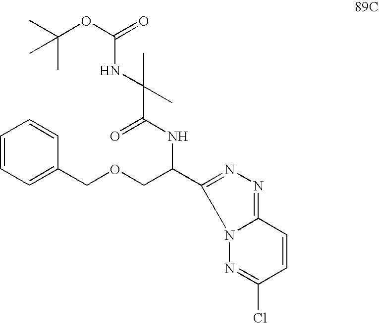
C1=CC=C(COCC(C2=NN=C3N2N=C(Cl)C=C3)NC(C(C)(C)NC(OC(C)(C)C)=O)=O)C=C1
